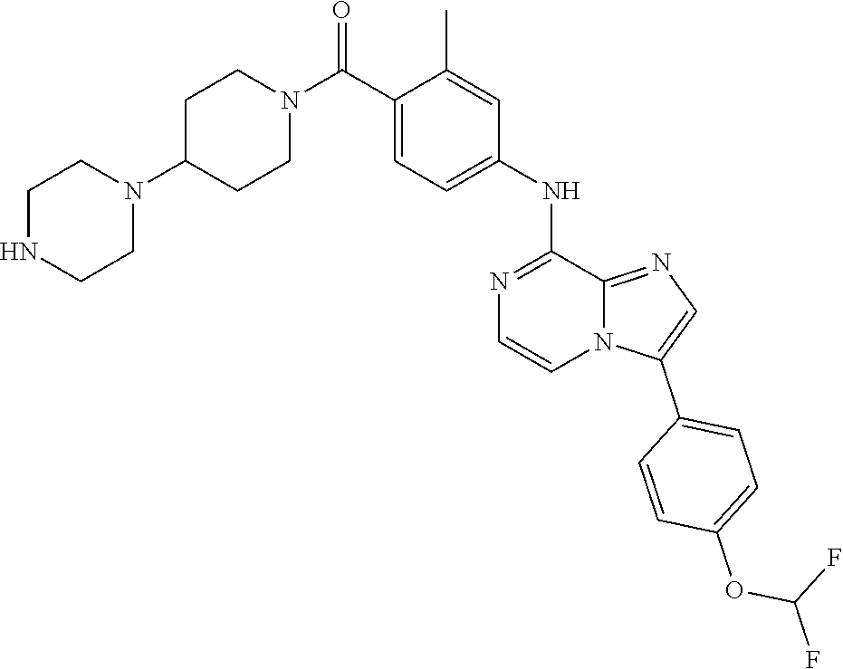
C1=C(C(N2CCC(N3CCNCC3)CC2)=O)C(C)=CC(NC2=NC=CN3C2=NC=C3C2=CC=C(OC(F)F)C=C2)=C1
